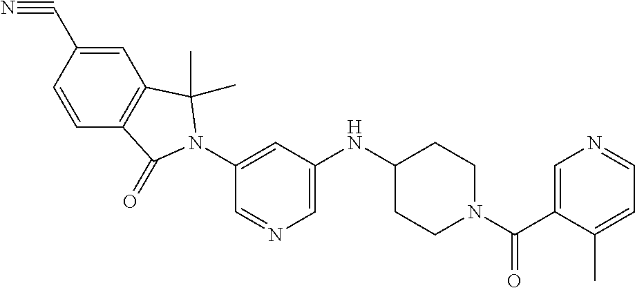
C1=CC(C#N)=CC2=C1C(=O)N(C1=CC(NC3CCN(C(C4=CN=CC=C4C)=O)CC3)=CN=C1)C2(C)C
